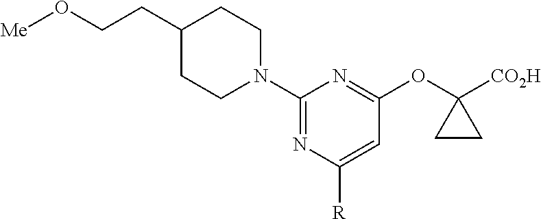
C1(CCO[Me])CCN(C2=NC([R])=CC(OC3([CO2H])CC3)=N2)CC1
